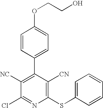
C1=CC(C2=C([NC])C(Cl)=NC(SC3=CC=CC=C3)=C2[CN])=CC=C1OCCO
